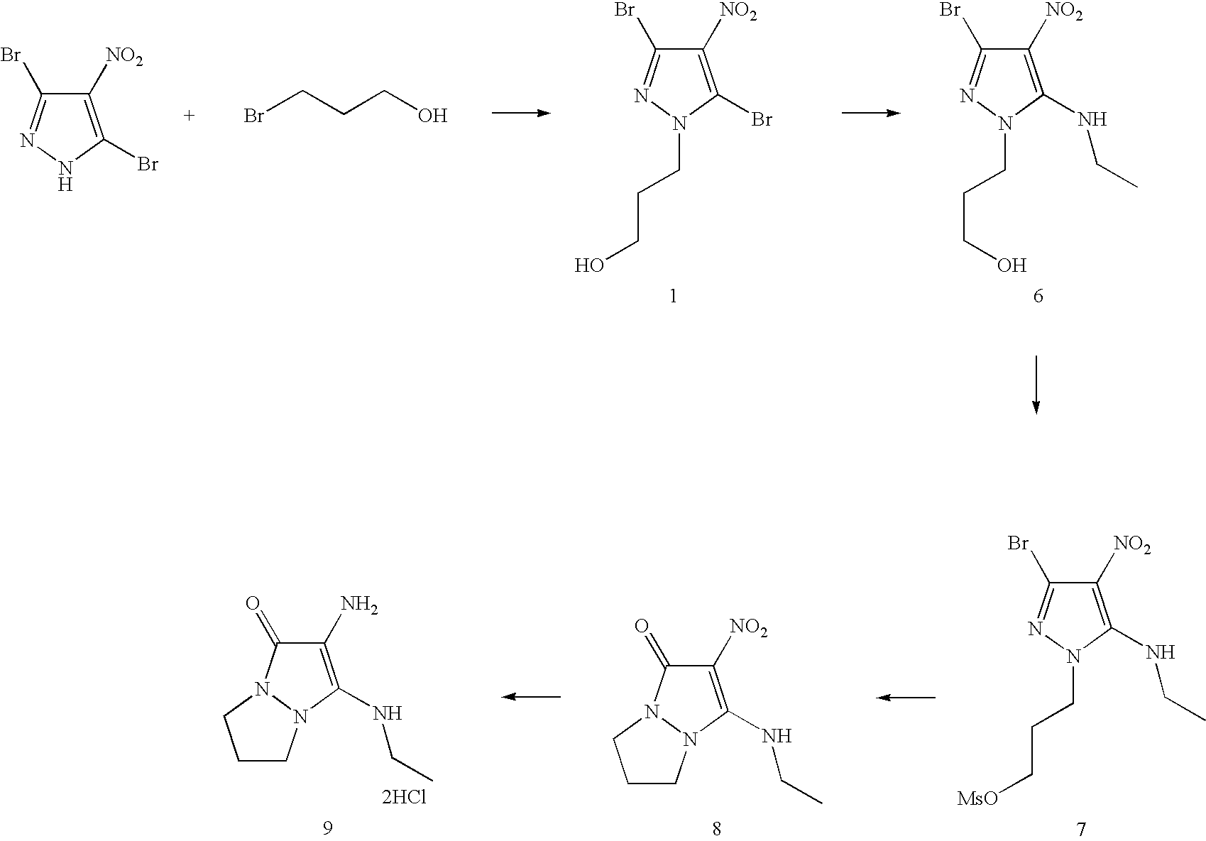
C1([NO2])=C(Br)N(CCCO)N=C1Br.C1([NO2])=C(Br)NN=C1Br.BrCCCO.C1([NO2])=C(NCC)N(CCCO)N=C1Br.C1(N)=C(NCC)N2N(C1=O)CCC2.[2HCl].C1([NO2])=C(NCC)N(CCC[MsO])N=C1Br.C1([NO2])=C(NCC)N2N(C1=O)CCC2
